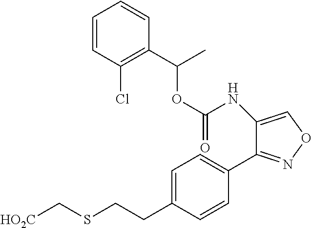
O(C(NC1=CON=C1C1=CC=C(CCSC[HO2C])C=C1)=O)C(C1=C(Cl)C=CC=C1)C
